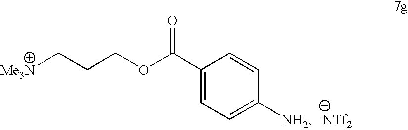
[Me3N]CCCOC(C1=CC=C([NH2])C=C1)=O
